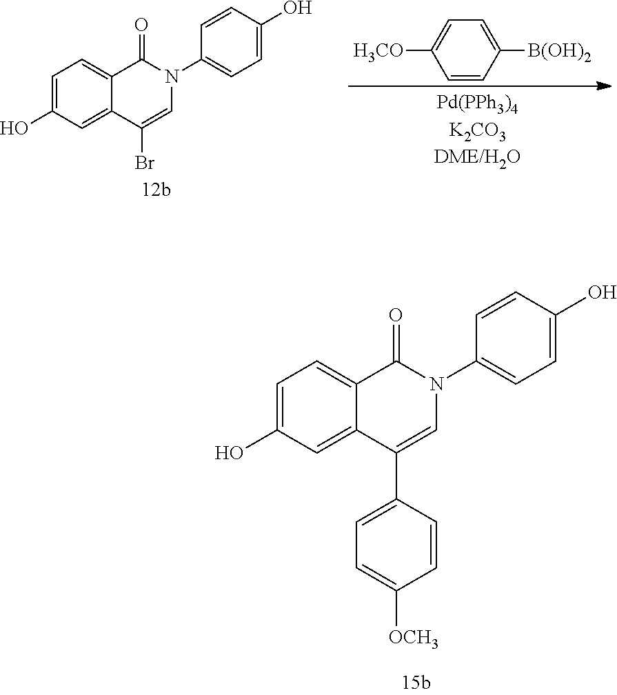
C1=C(O)C=C2C(=C1)C(=O)N(C1=CC=C(O)C=C1)C=C2C1=CC=C([OCH3])C=C1.C1=CC([B(OH)2])=CC=C1[H3CO].C1=C(O)C=C2C(=C1)C(=O)N(C1=CC=C(O)C=C1)C=C2Br
